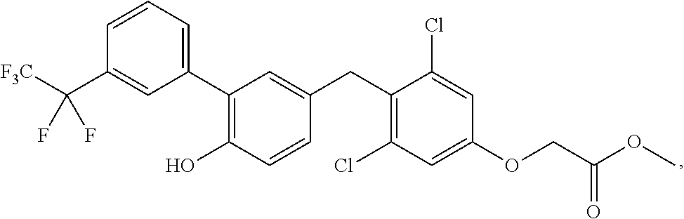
C1=CC=C(C2=C(O)C=CC(CC3=C(Cl)C=C(OCC(OC)=O)C=C3Cl)=C2)C=C1C([F3C])(F)F
